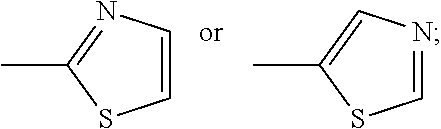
CC1=CN=CS1.CC1=NC=CS1
